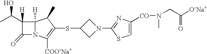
C12([H])N(C([COO-Na+])=C(SC3CN(C4=NC([CO]N(C)CC([O-Na+])=O)=CS4)C3)C1C)C(=O)C2(C(C)O)[H]
